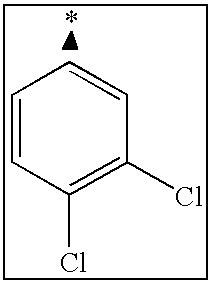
C1=CC(Cl)=C(Cl)C=C1
